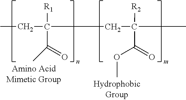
CCC(CC(C)([R2])C(OC)=O)([R1])C(C)=O
